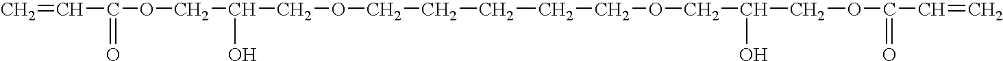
C=CC(OCC(COCCCCCOCC(COC(C=C)=O)O)O)=O
